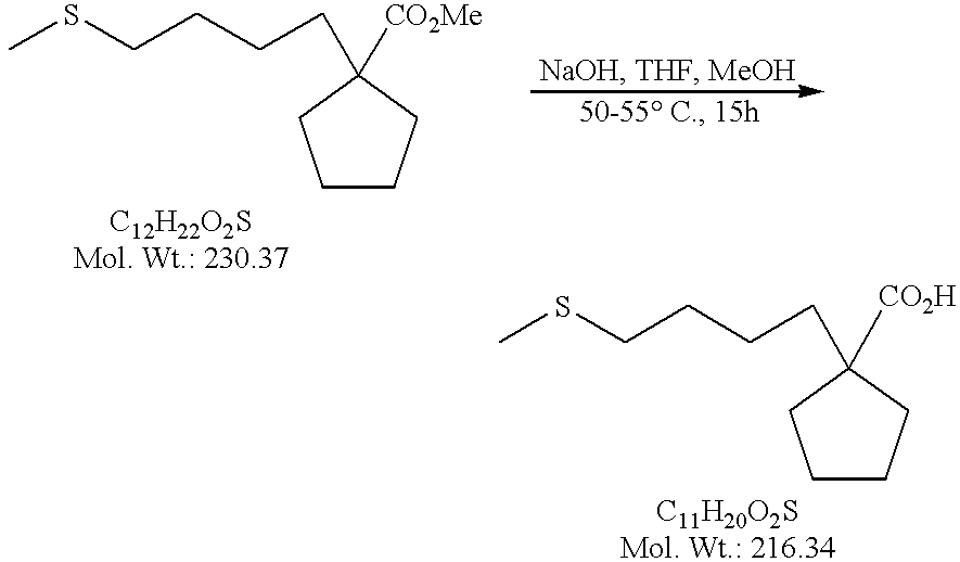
C1CCC([CO2H])(CCCCSC)C1.C1CCC([CO2Me])(CCCCSC)C1
